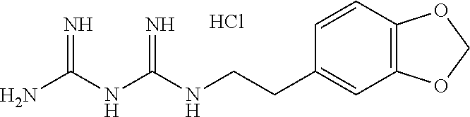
Cl.C(C1=CC2=C(C=C1)OCO2)CNC(NC(N)=N)=N
